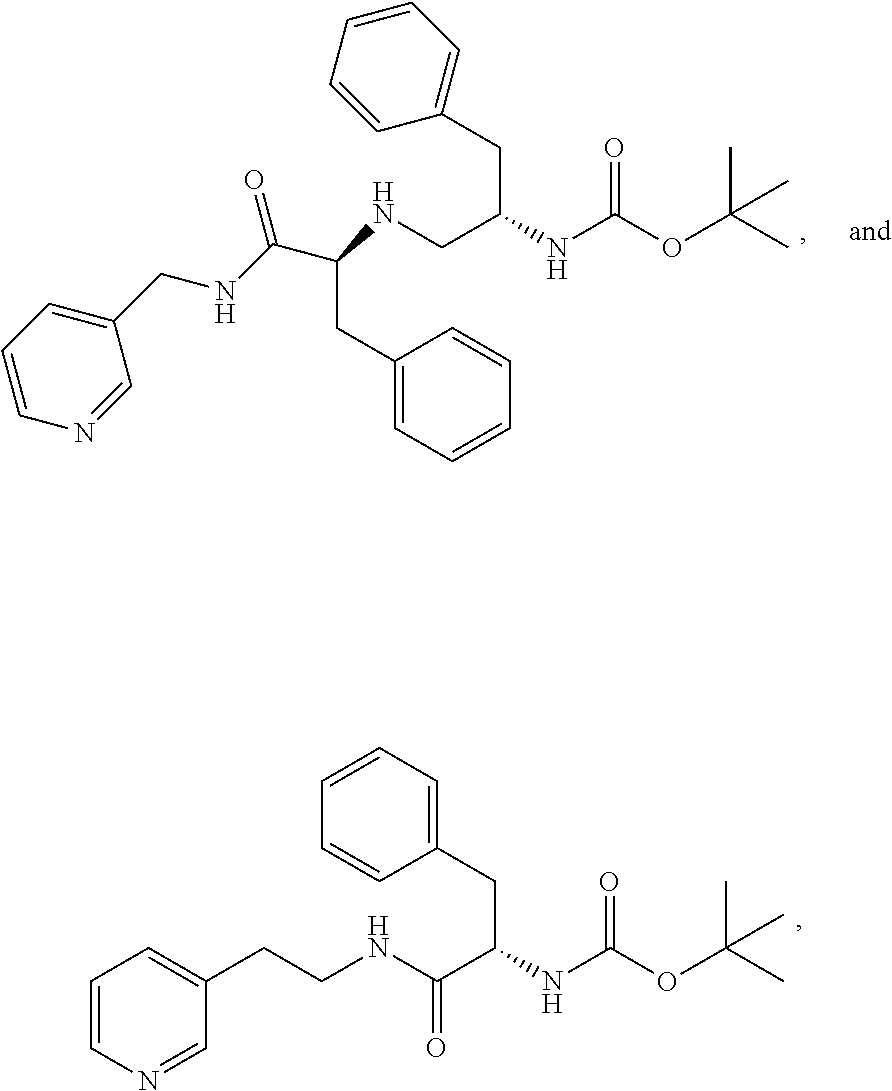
C1=CN=CC(CNC(C(NCC(CC2=CC=CC=C2)NC(OC(C)(C)C)=O)CC2=CC=CC=C2)=O)=C1.N(C(C(CC1=CC=CC=C1)NC(OC(C)(C)C)=O)=O)CCC1=CC=CN=C1
